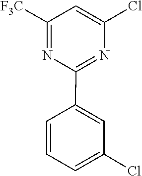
C1=C(Cl)N=C(C2=CC(Cl)=CC=C2)N=C1[F3C]
